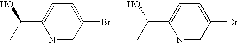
C1=C(Br)C=NC(C(C)O)=C1.C1=C(Br)C=NC(C(C)O)=C1
